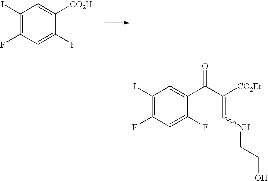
C1(I)=C(F)C=C(F)C([CO2H])=C1.C1(I)=C(F)C=C(F)C(C(C([CO2Et])=CNCCO)=O)=C1
